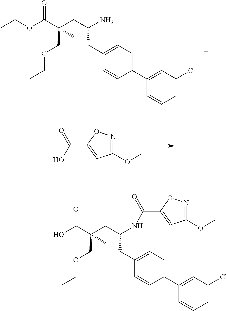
C1=CC=C(Cl)C=C1C1=CC=C(CC(CC(C(OCC)=O)(COCC)C)N)C=C1.C1(OC)=NOC(C(O)=O)=C1.C1=CC=C(Cl)C=C1C1=CC=C(CC(CC(C(O)=O)(COCC)C)NC(C2=CC(OC)=NO2)=O)C=C1
